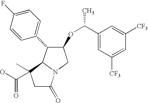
C1C(=O)N2C(C1(C(=O)O)C)C(C1=CC=C(F)C=C1)C(OC(C1=CC([CF3])=CC([CF3])=C1)C)C2
